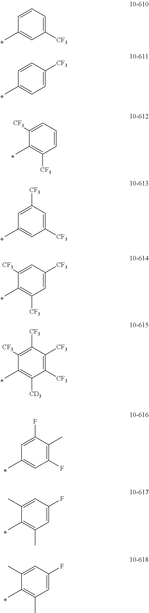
CC1=CC([CF3])=CC=C1.CC1=CC=C([CF3])C=C1.CC1=C([CF3])C=CC=C1[CF3].CC1=CC([CF3])=CC([CF3])=C1.CC1=C([CF3])C=C([CF3])C=C1[CF3].CC1=C([CD3])C([CF3])=C([CF3])C([CF3])=C1[CF3].CC1=CC(F)=C(C)C(F)=C1.CC1=C(C)C=C(F)C=C1C.CC1=C(C)C=C(F)C=C1C
